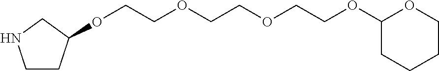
C1CC(OCCOCCOCCOC2CCCCO2)CN1
